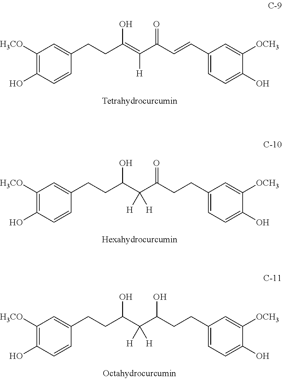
C1([H3CO])=C(O)C=CC(CCC(=C(C(C=CC2=CC=C(O)C([OCH3])=C2)=O)[H])O)=C1.C1([H3CO])=C(O)C=CC(CCC(C(C(CCC2=CC=C(O)C([OCH3])=C2)=O)([H])[H])O)=C1.C1([H3CO])=C(O)C=CC(CCC(C(C(CCC2=CC=C(O)C([OCH3])=C2)O)([H])[H])O)=C1
